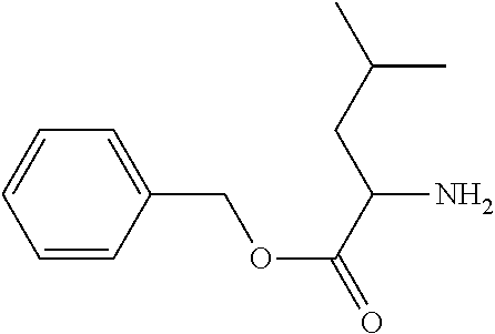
C1=CC(COC(=O)C(CC(C)C)N)=CC=C1
